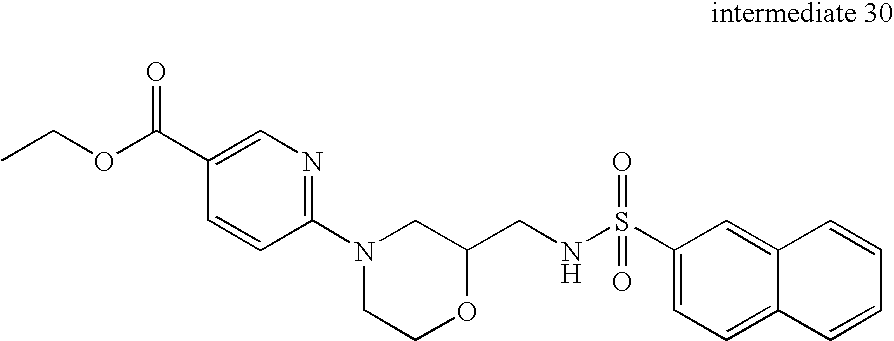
C12=CC(S(NCC3CN(C4=NC=C(C(OCC)=O)C=C4)CCO3)(=O)=O)=CC=C1C=CC=C2
